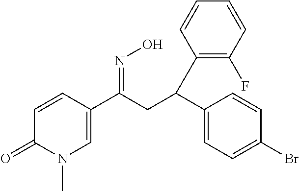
C1=CC(C(CC(C2=CC=C(Br)C=C2)C2=C(F)C=CC=C2)=NO)=CN(C)C1=O
